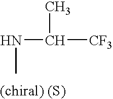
N(C(C)[CF3])C
